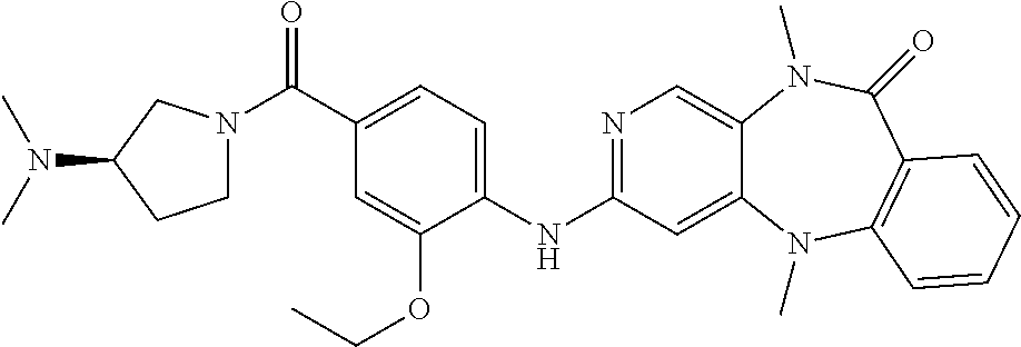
C1(NC2=NC=C3C(=C2)N(C)C2=C(C(=O)N3C)C=CC=C2)=CC=C(C(=O)N2CCC(N(C)C)C2)C=C1OCC
